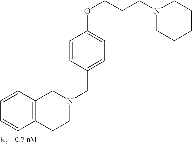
N1(CCCOC2=CC=C(CN3CC4=C(CC3)C=CC=C4)C=C2)CCCCC1
